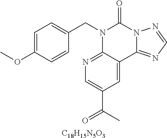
[C18H15N5O3].C1=C(OC)C=CC(CN2C3=NC=C(C(=O)C)C=C3C3=NC=NN3C2=O)=C1
